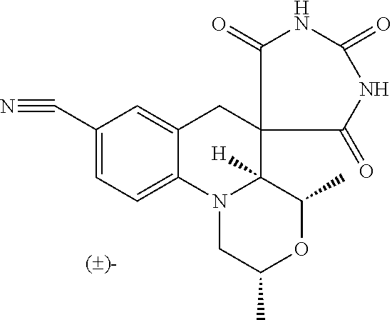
C12=CC=C(C#N)C=C1CC1(C3([H])N2CC(C)OC3C)C(=O)NC(=O)NC1=O
